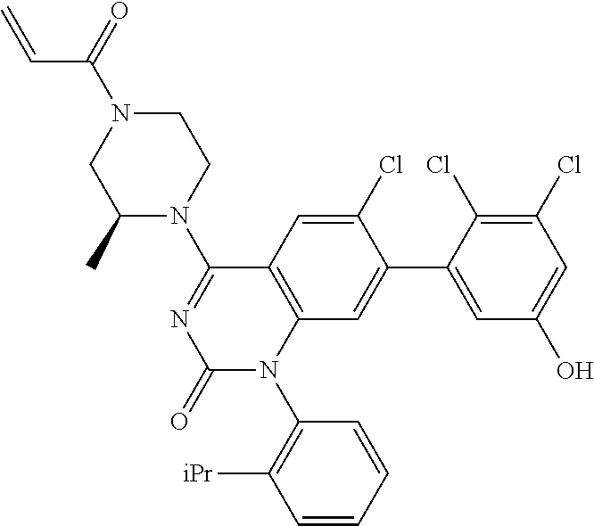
C1(Cl)=CC2=C(C=C1C1=CC(O)=CC(Cl)=C1Cl)N(C1=C([iPr])C=CC=C1)C(=O)N=C2N1CCN(C(=O)C=C)CC1C
